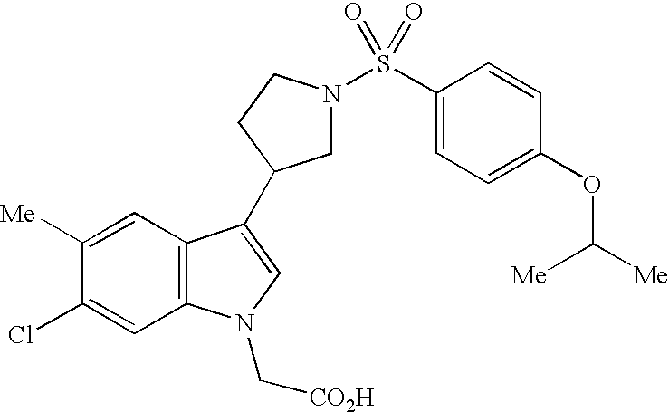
C1N(S(C2=CC=C(OC([Me])[Me])C=C2)(=O)=O)CCC1C1=CN(C[CO2H])C2=C1C=C([Me])C(Cl)=C2
